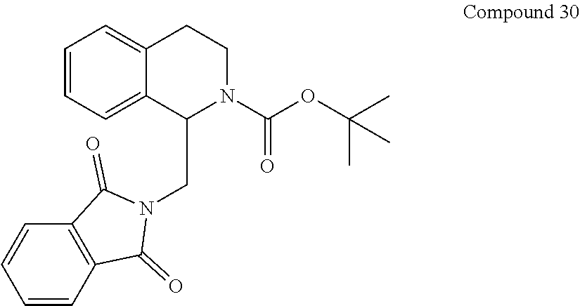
C1=CC=C2C(=C1)CCN(C(OC(C)(C)C)=O)C2CN1C(=O)C2=C(C=CC=C2)C1=O
